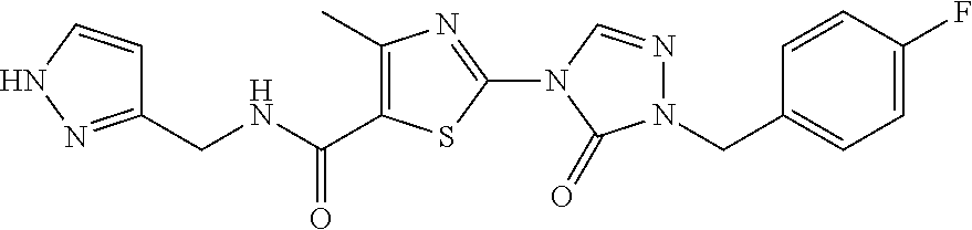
C(NCC1=NNC=C1)(=O)C1=C(C)N=C(N2C=NN(CC3=CC=C(F)C=C3)C2=O)S1
